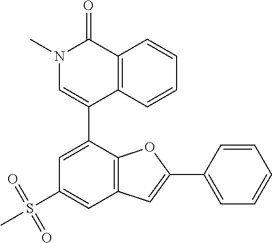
C1(S(C)(=O)=O)=CC2=C(C(C3=CN(C)C(=O)C4=C3C=CC=C4)=C1)OC(C1=CC=CC=C1)=C2
